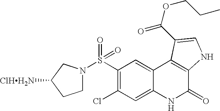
C1(S(=O)(=O)N2CCC([ClHH2N])C2)=C(Cl)C=C2C(=C1)C1=C(C(=O)N2)NC=C1C(=O)OCCC
